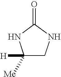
C1([H])([Me])CNC(=O)N1
